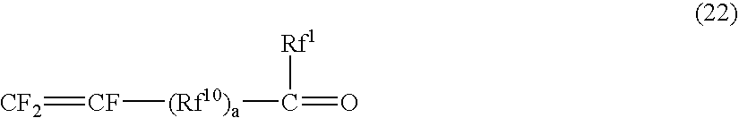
[CF2]=[CF][(Rf10)a]C(=O)[Rf1]
